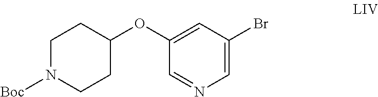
O(C1=CC(Br)=CN=C1)C1CCN([Boc])CC1
